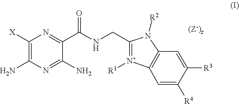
C1([X])=C(N)N=C(N)C(C(NCC2=[N+]([R1])C3=C(N2[R2])C=C([R3])C([R4])=C3)=O)=N1
